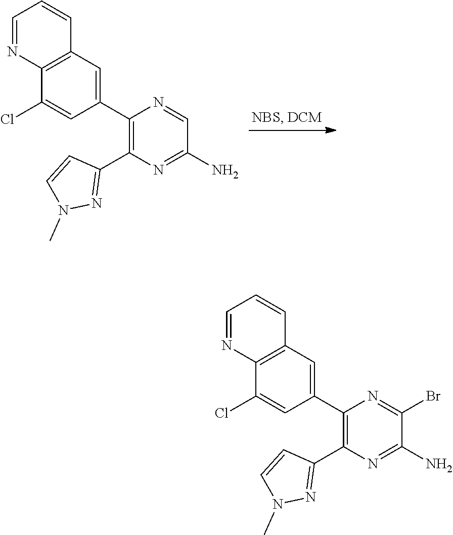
C1=NC2=C(C=C1)C=C(C1=C(C3=NN(C)C=C3)N=C(N)C=N1)C=C2Cl.C1=NC2=C(C=C1)C=C(C1=C(C3=NN(C)C=C3)N=C(N)C(Br)=N1)C=C2Cl
